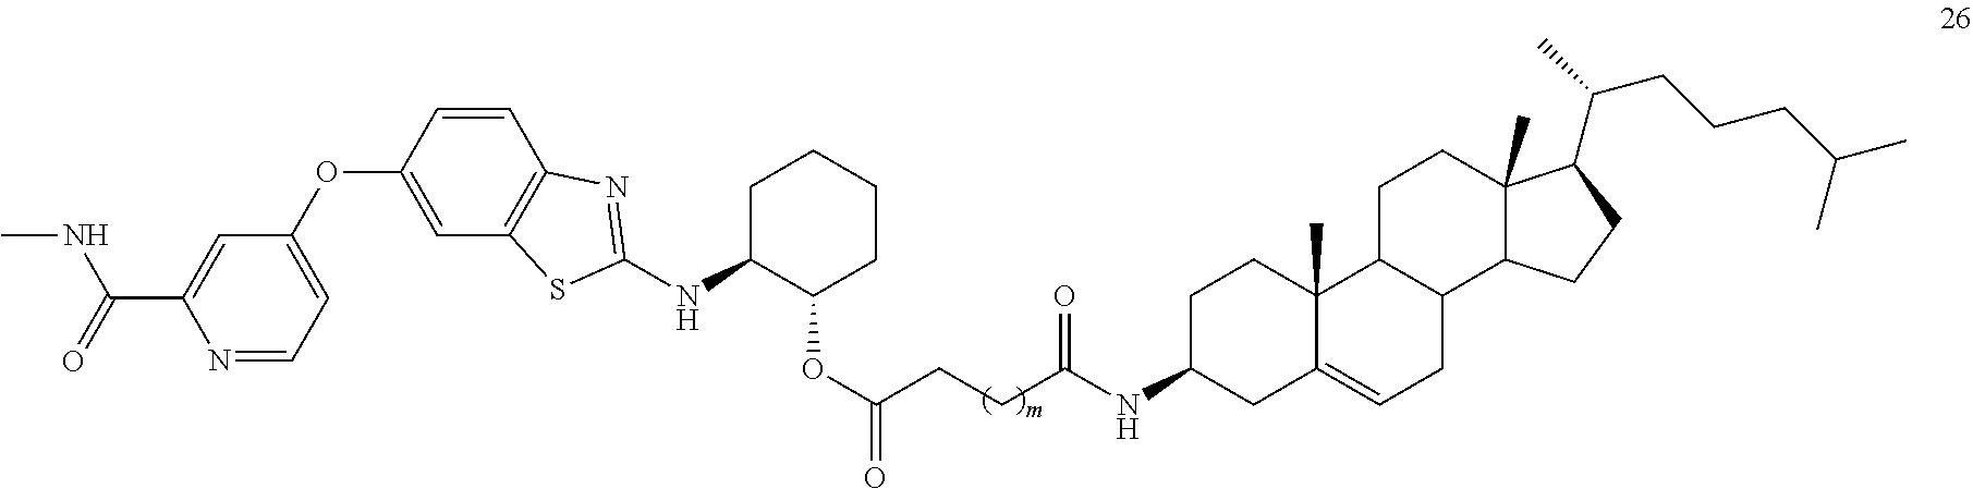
C1=C(OC2=CC3=C(C=C2)N=C(NC2C(OC(=O)CCC(NC4CC5=CCC6C(C5(C)CC4)CCC4(C)C6CCC4C(C)CCCC(C)C)=O)CCCC2)S3)C=C(C(=O)NC)N=C1
